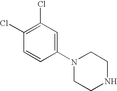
N1(C2=CC(Cl)=C(Cl)C=C2)CCNCC1
